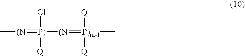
C[(N]=[P)]([(N]=[P)m-1](C)([Q])[Q])([Q])Cl
